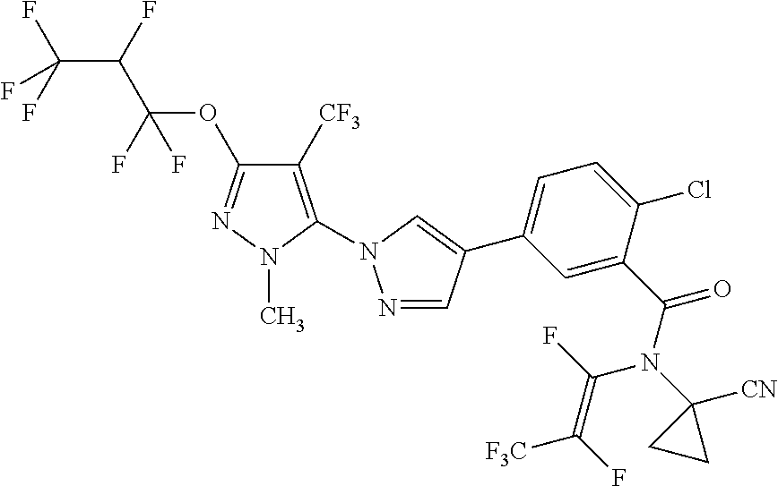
C(C(F)C(F)(OC1=NN(C)C(N2N=CC(C3=CC=C(Cl)C(C(N(C4([CN])CC4)C(F)=C(F)[F3C])=O)=C3)=C2)=C1[CF3])F)(F)(F)F
